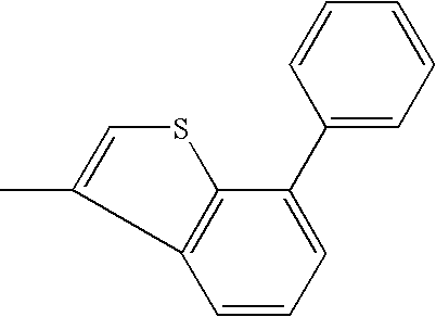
C1(C2=CC=CC3=C2SC=C3C)=CC=CC=C1
